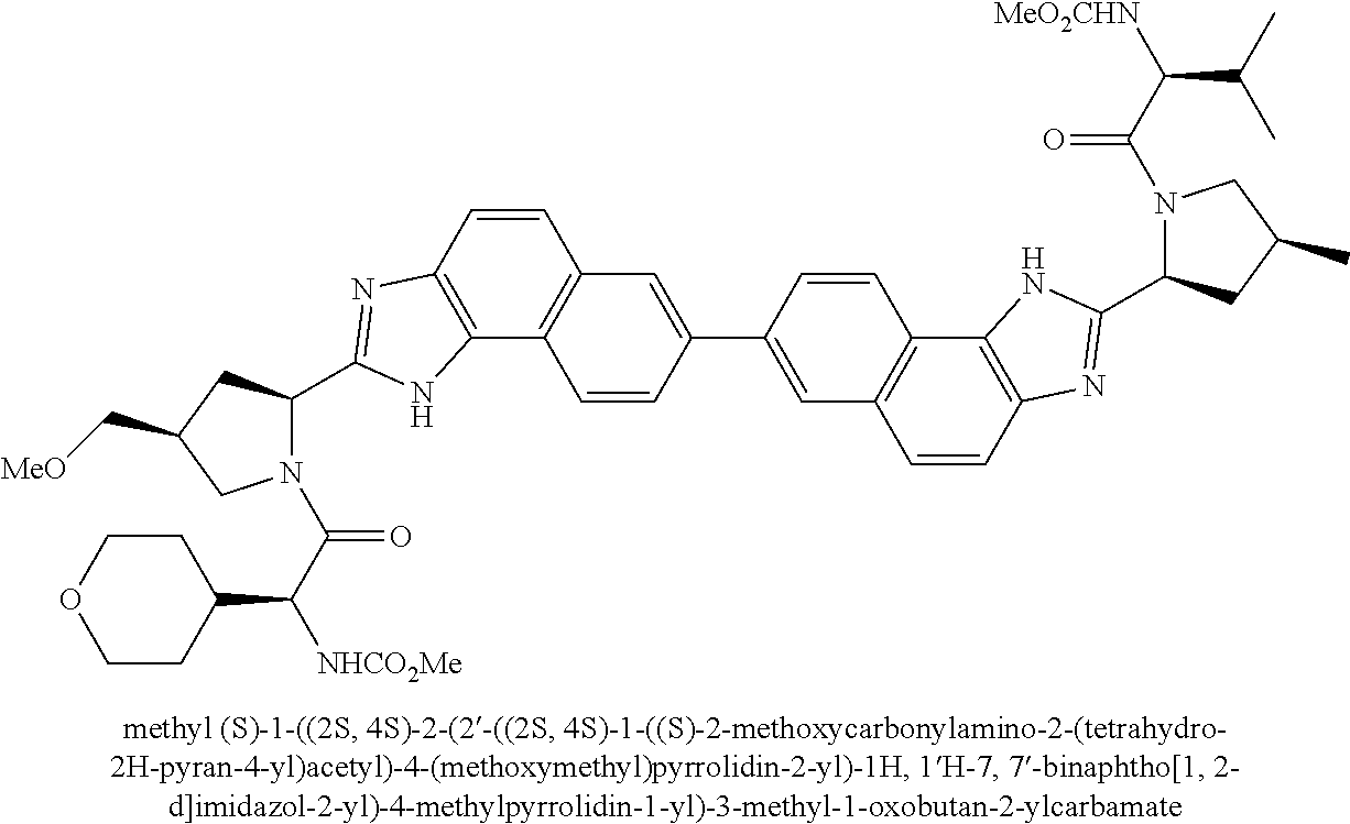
C1=CC2=C(C3=C1C=C(C1=CC4=C(C=C1)C1=C(C=C4)N=C(C4N(C(C([MeO2CHN])C(C)C)=O)CC(C)C4)N1)C=C3)NC(C1N(C(C([NHCO2Me])C3CCOCC3)=O)CC(C[MeO])C1)=N2
